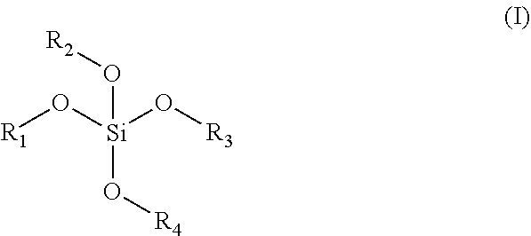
[Si](O[R4])(O[R1])(O[R3])O[R2]
